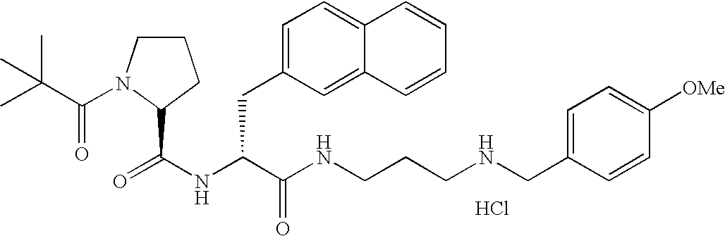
Cl.N(C(C(NCCCNCC1=CC=C([OMe])C=C1)=O)CC1=CC=C2C(=C1)C=CC=C2)C(=O)C1N(C(=O)C(C)(C)C)CCC1
